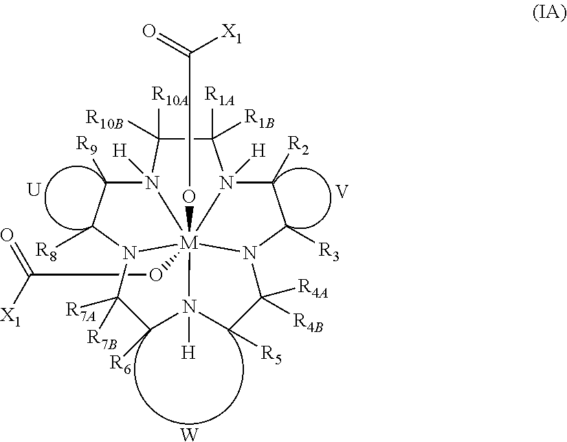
C1([R1A])([R1B])C([R10A])([R10B])N2([H])C([R9])C([R8])N3[M]245(OC([X1])=O)(OC(=O)[X1])N1([H])C([R2])C([R3])N4C([R4A])([R4B])C([R5])N5([H])C([R6])C3([R7A])[R7B].[V].[U].[W]
